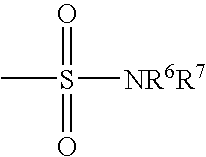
CS(=O)(=O)[NR6R7]
